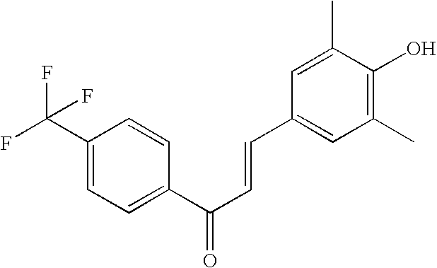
C1(C(F)(F)F)=CC=C(C(C=CC2=CC(C)=C(O)C(C)=C2)=O)C=C1
